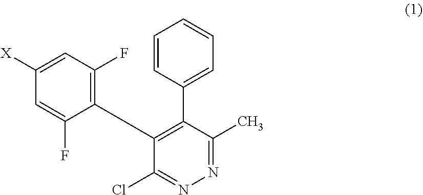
C1=C(F)C(C2=C(C3=CC=CC=C3)C(C)=NN=C2Cl)=C(F)C=C1[X]
